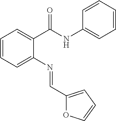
C1=CC=CC=C1NC(C1=CC=CC=C1N=CC1=CC=CO1)=O
